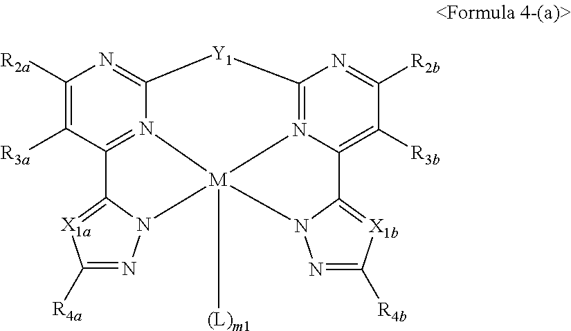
C1([R2a])=C([R3a])C2=N3C(=N1)[Y1]C1=N4C(=C([R3b])C([R2b])=N1)C1=[X1b]C([R4b])=NN1[M]34([(L)m1])N1N=C([R4a])[X1a]=C21
